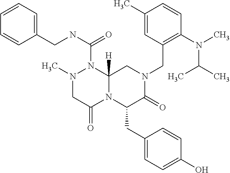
C1=CC=C(CNC(=O)N2N(C)CC(=O)N3C2([H])CN(CC2=C(N(C)C(C)C)C=CC(C)=C2)C(=O)C3CC2=CC=C(O)C=C2)C=C1
